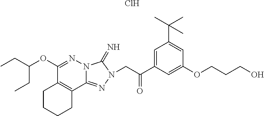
C1(OC(CC)CC)=NN2C(=NN(CC(C3=CC(C(C)(C)C)=CC(OCCCO)=C3)=O)C2=N)C2=C1CCCC2.Cl
